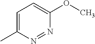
C1=C(C)N=NC(OC)=C1
